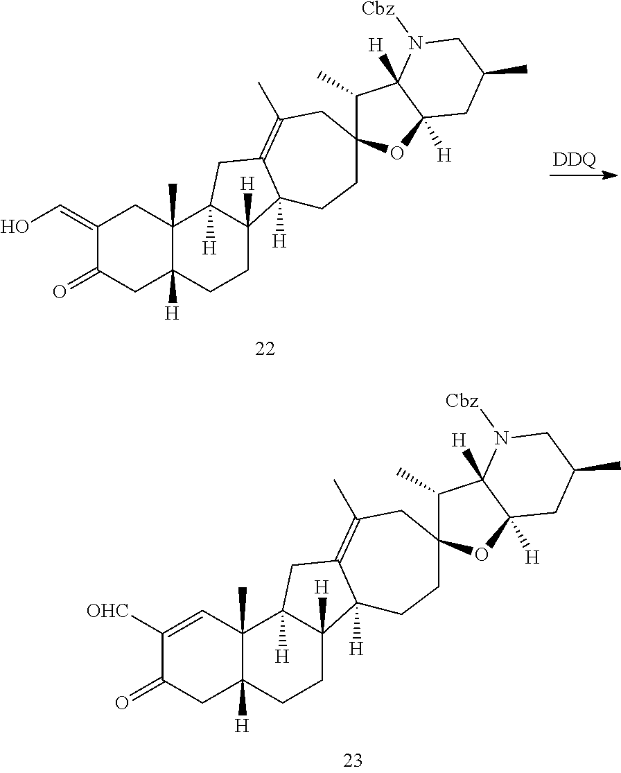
C1(=CO)C(=O)CC2([H])C(C)(C1)C1([H])C([H])(CC2)C2([H])C(=C(C)CC3(CC2)C(C)C2([H])C([H])(O3)CC(C)CN2[Cbz])C1.[DDQ].C1([OHC])=CC2(C)C([H])(CC1=O)CCC1([H])C2([H])CC2=C(C)CC3(CCC12[H])C(C)C1([H])C([H])(O3)CC(C)CN1[Cbz]
